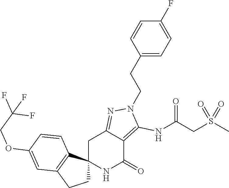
C12(NC(=O)C3=C(NC(CS(C)(=O)=O)=O)N(CCC4=CC=C(F)C=C4)N=C3C1)CCC1=C2C=CC(OCC(F)(F)F)=C1
